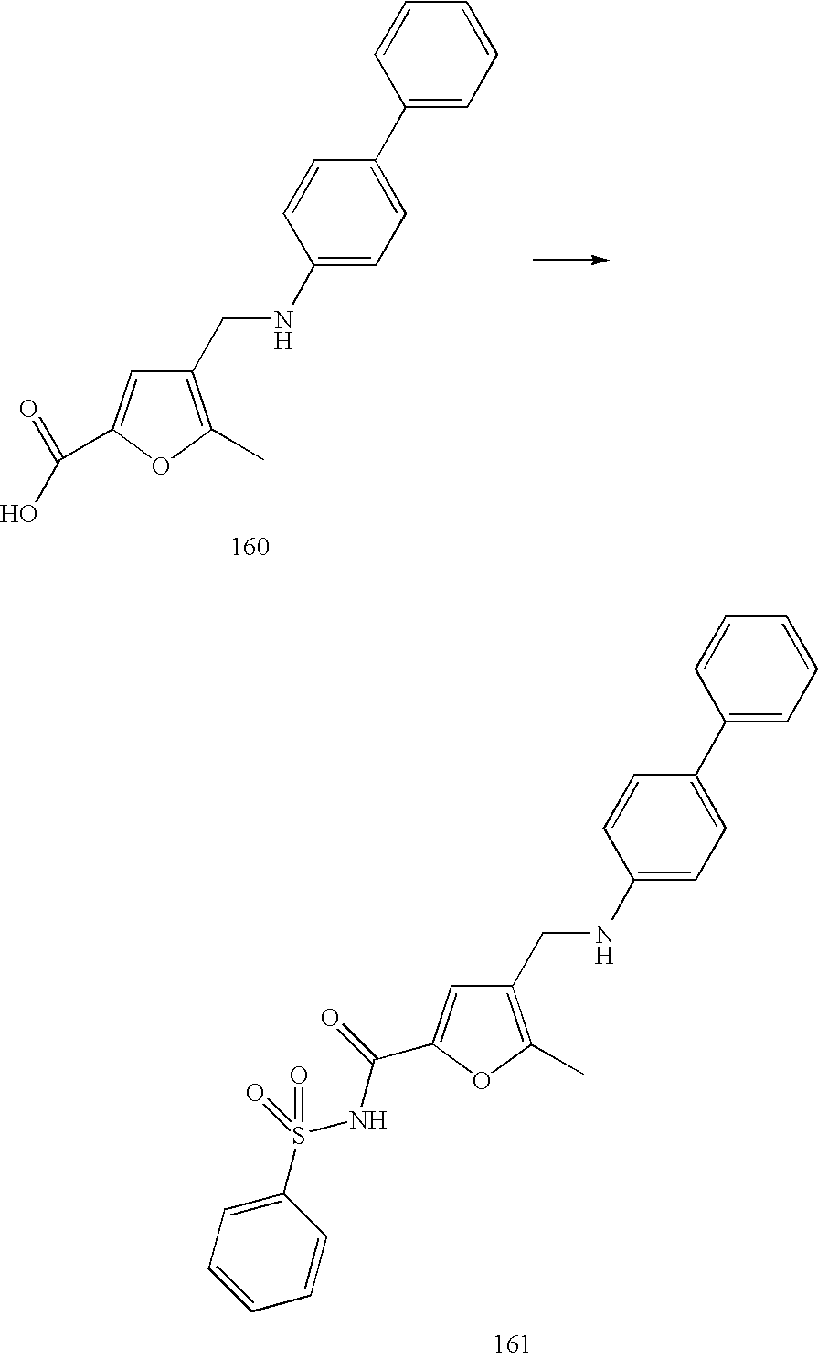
C(C1=C(C)OC(C(=O)NS(C2=CC=CC=C2)(=O)=O)=C1)NC1=CC=C(C2=CC=CC=C2)C=C1.C(C1=C(C)OC(C(=O)O)=C1)NC1=CC=C(C2=CC=CC=C2)C=C1
